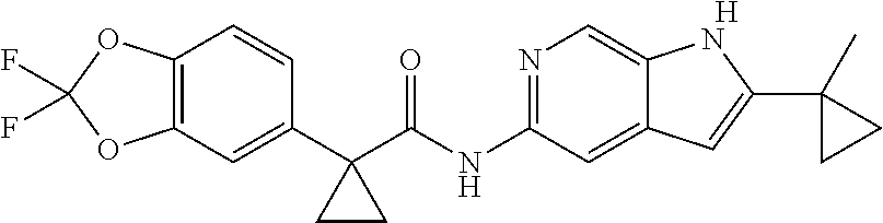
[H].N1=C(NC(C2(C3=CC4=C(C=C3)OC(F)(F)O4)CC2)=O)C=C2C(=C1)NC(C1(C)CC1)=C2
